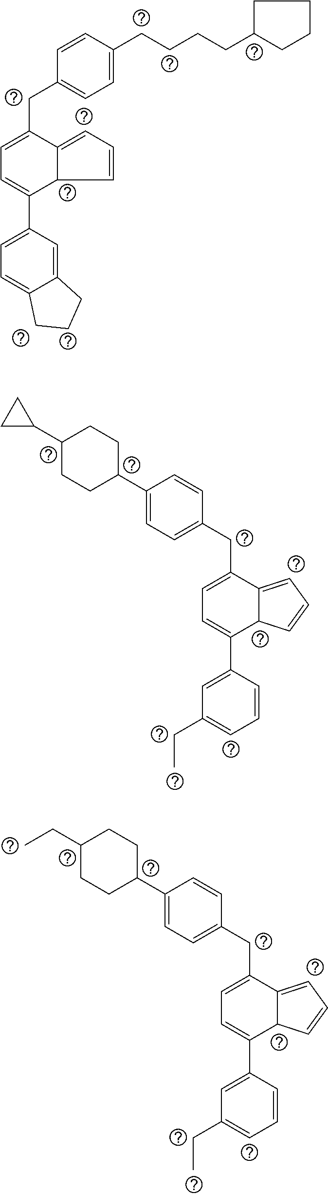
C1=C(CCCCC2CCCC2)C=CC(CC2=CC=C(C3=CC=C4C(=C3)CCC4)C3C2=CC=C3)=C1.C1C(C2=CC=C(CC3=CC=C(C4=CC(CC)=CC=C4)C4C3=CC=C4)C=C2)CCC(C2CC2)C1.C1C(C2=CC=C(CC3=CC=C(C4=CC(CC)=CC=C4)C4C3=CC=C4)C=C2)CCC(CC)C1
